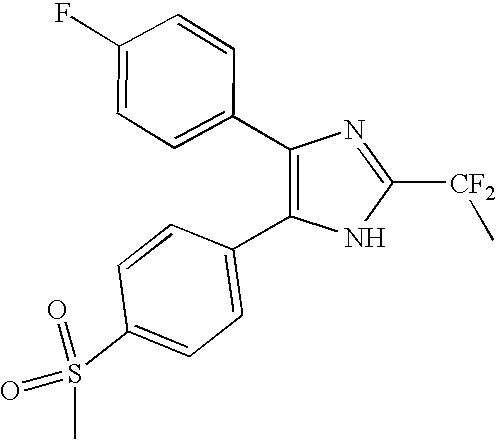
C1(C2=CC=C(F)C=C2)=C(C2=CC=C(S(=O)(C)=O)C=C2)NC([CF2]C)=N1
